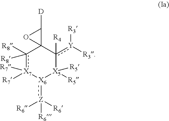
c1([R8])([R8])[X7]([R7])([R7])[X6](:[Z]([R6])([R6])[R6])[X5]([R5])([R5])c([Y]([R3])[R3])([R4])C12C([D])O2
